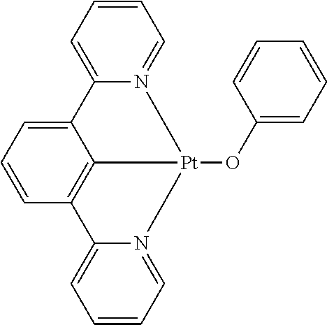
C1=CC=C2N(=C1)[Pt]1(OC3=CC=CC=C3)N3=CC=CC=C3C3=C1C2=CC=C3
